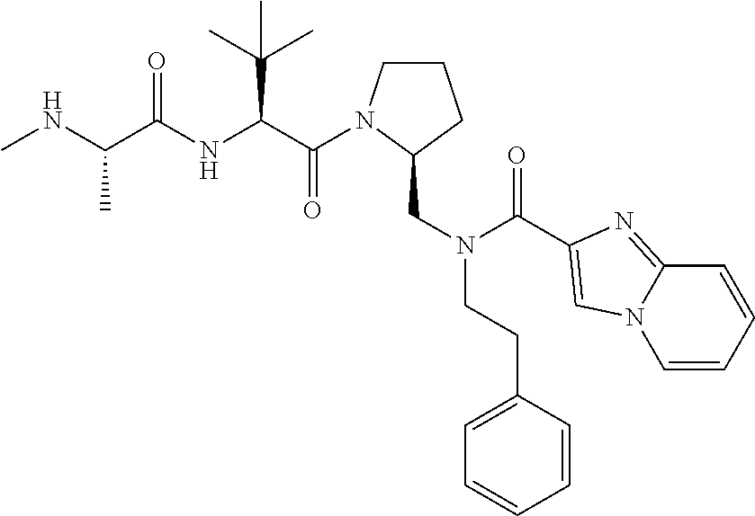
CNC(C(NC(C(=O)N1CCCC1CN(C(=O)C1=CN2C=CC=CC2=N1)CCC1=CC=CC=C1)C(C)(C)C)=O)C
